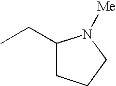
C1(CC)CCCN1[Me]
